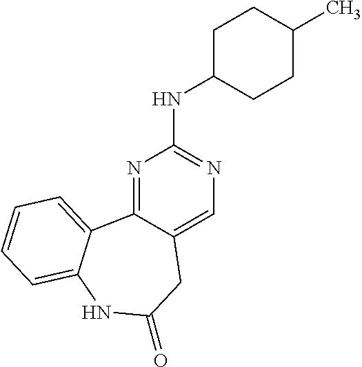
N1=C2C(=CN=C1NC1CCC(C)CC1)CC(=O)NC1=CC=CC=C21
